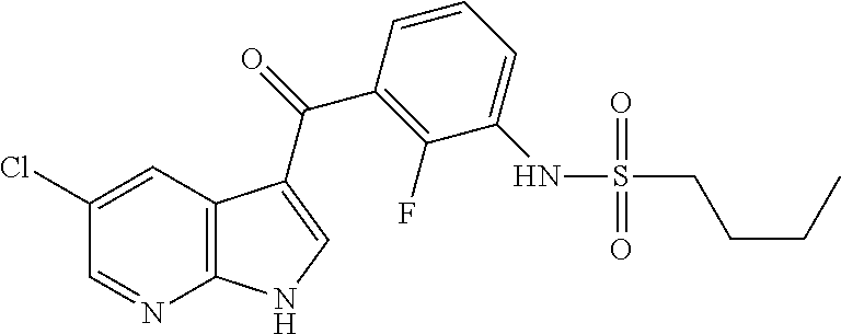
C12=C(C=C(Cl)C=N1)C(C(=O)C1=C(F)C(NS(CCCC)(=O)=O)=CC=C1)=CN2
